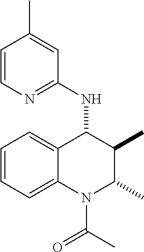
C1=CC=C2C(=C1)C(NC1=NC=CC(C)=C1)C(C)C(C)N2C(C)=O
